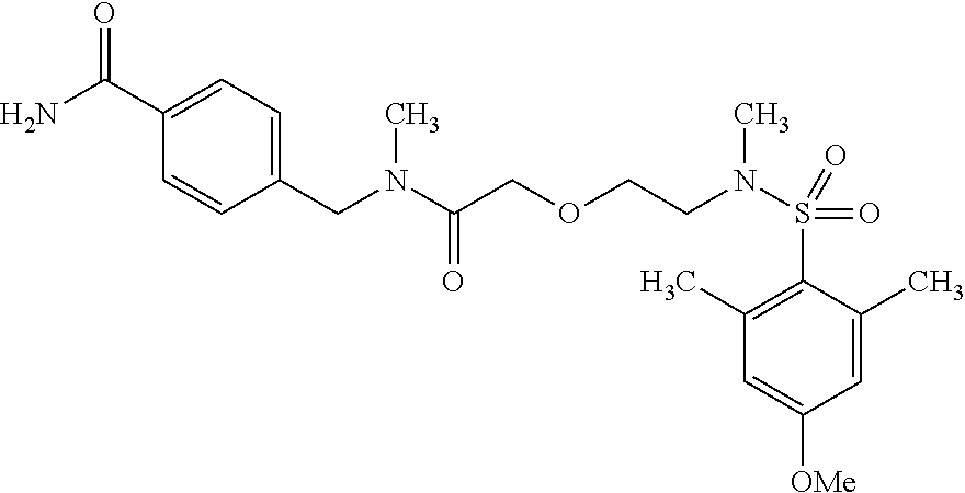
C1=C(C)C(S(=O)(=O)N(CCOCC(N(C)CC2=CC=C(C(=O)N)C=C2)=O)C)=C(C)C=C1[OMe]
